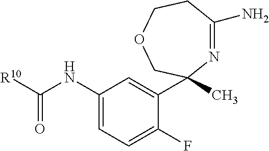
C1(NC([R10])=O)=CC=C(F)C(C2(C)N=C(N)CCOC2)=C1
